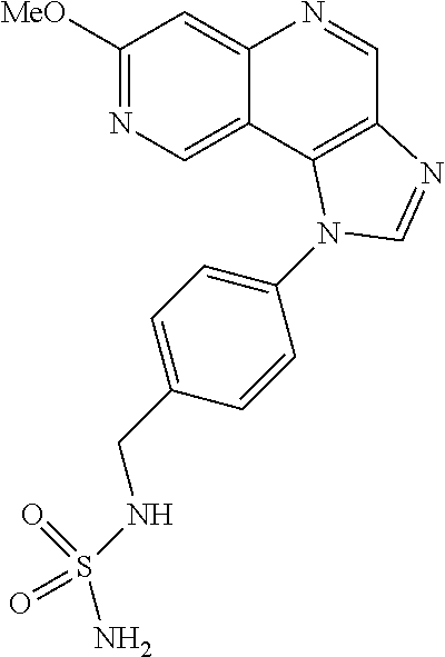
C1([MeO])=NC=C2C(=C1)N=CC1=C2N(C2=CC=C(CNS(N)(=O)=O)C=C2)C=N1
